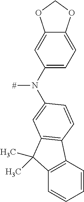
C12=CC(N([#])C3=CC4=C(C5=C(C=CC=C5)C4(C)C)C=C3)=CC=C1OCO2
